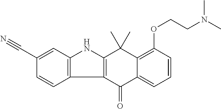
C1(C#N)=CC2=C(C=C1)C1=C(N2)C(C)(C)C2=C(OCCN(C)C)C=CC=C2C1=O
